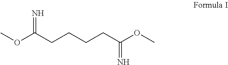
COC(CCCCC(OC)=N)=N
